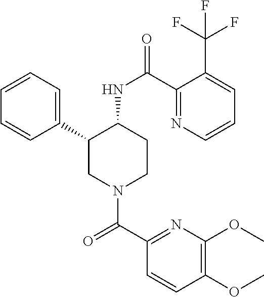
C1=CC=C(C2CN(C(C3=NC(OC)=C(OC)C=C3)=O)CCC2NC(=O)C2=NC=CC=C2C(F)(F)F)C=C1
